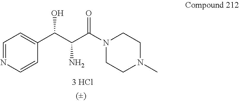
[3 HCl].C1=CN=CC=C1C(C(C(N1CCN(C)CC1)=O)N)O
